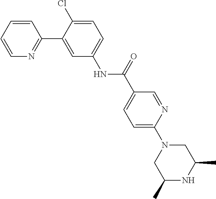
C1=NC(N2CC(C)NC(C)C2)=CC=C1C(NC1=CC=C(Cl)C(C2=NC=CC=C2)=C1)=O
